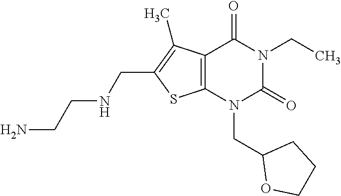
C12=C(N(CC3OCCC3)C(=O)N(CC)C1=O)SC(CNCCN)=C2C
